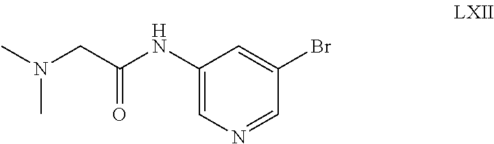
CN(CC(NC1=CN=CC(Br)=C1)=O)C
